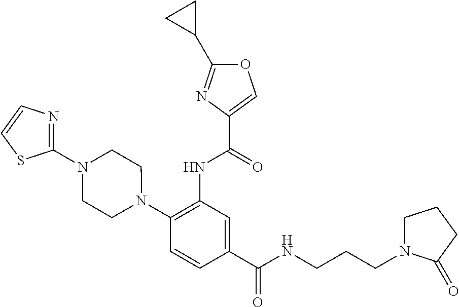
C1(NC(=O)C2=COC(C3CC3)=N2)=C(N2CCN(C3=NC=CS3)CC2)C=CC(C(=O)NCCCN2CCCC2=O)=C1
